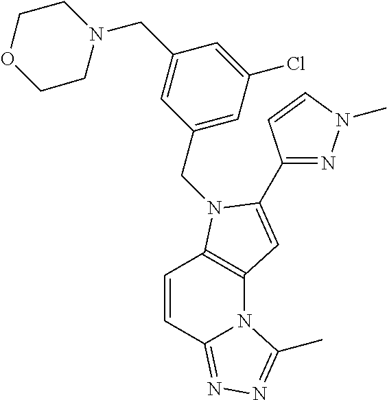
C1=CC2=NN=C(C)N2C2=C1N(CC1=CC(Cl)=CC(CN3CCOCC3)=C1)C(C1=NN(C)C=C1)=C2
